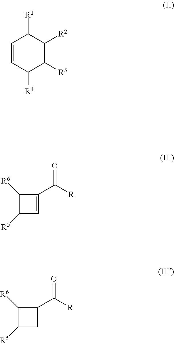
C1=CC([R4])C([R3])C([R2])C1[R1].C1([R6])C([R5])C=C1C([R])=O.C1([R6])=C(C([R])=O)CC1[R5]
